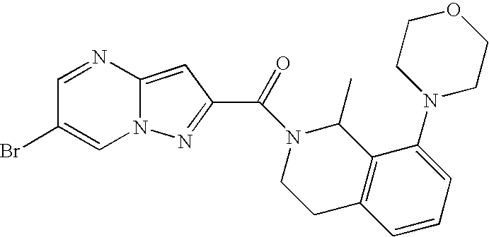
N1=CC(Br)=CN2C1=CC(C(=O)N1CCC3=C(C1C)C(N1CCOCC1)=CC=C3)=N2
